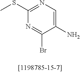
N1=C(Br)C(N)=CN=C1SC
